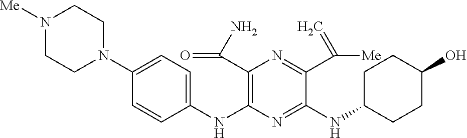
C1(NC2=C(C(N)=O)N=C(C([Me])=C)C(NC3CCC(O)CC3)=N2)=CC=C(N2CCN([Me])CC2)C=C1
